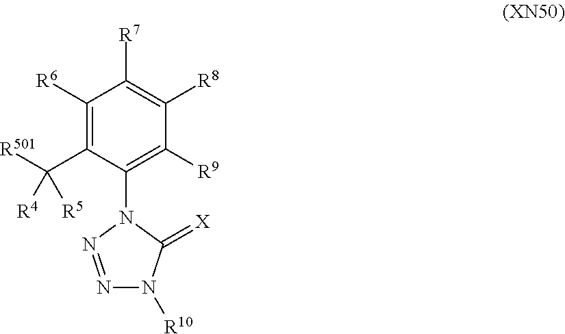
C1([R6])=C(C([R501])([R4])[R5])C(N2N=NN([R10])C2=[X])=C([R9])C([R8])=C1[R7]
